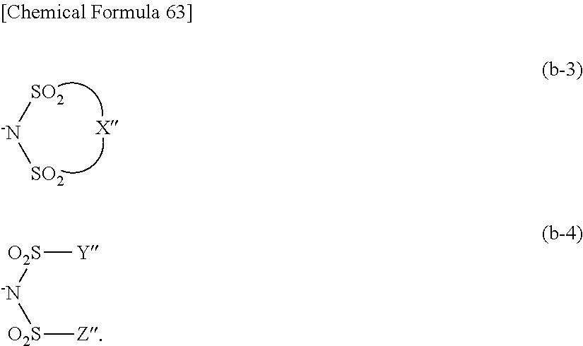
[-N]([SO2])[SO2].[O2S]([-N][O2S][Z])[Y]
